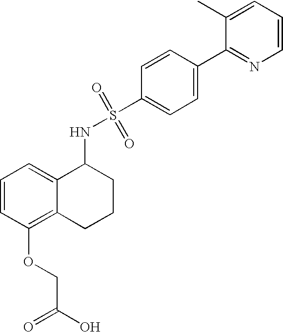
C1=CC(OCC(O)=O)=C2C(=C1)C(NS(=O)(=O)C1=CC=C(C3=NC=CC=C3C)C=C1)CCC2
